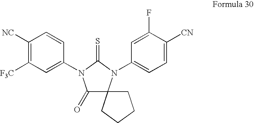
C1([NC])=C([F3C])C=C(N2C(=O)C3(N(C4=CC=C([CN])C(F)=C4)C2=S)CCCC3)C=C1
